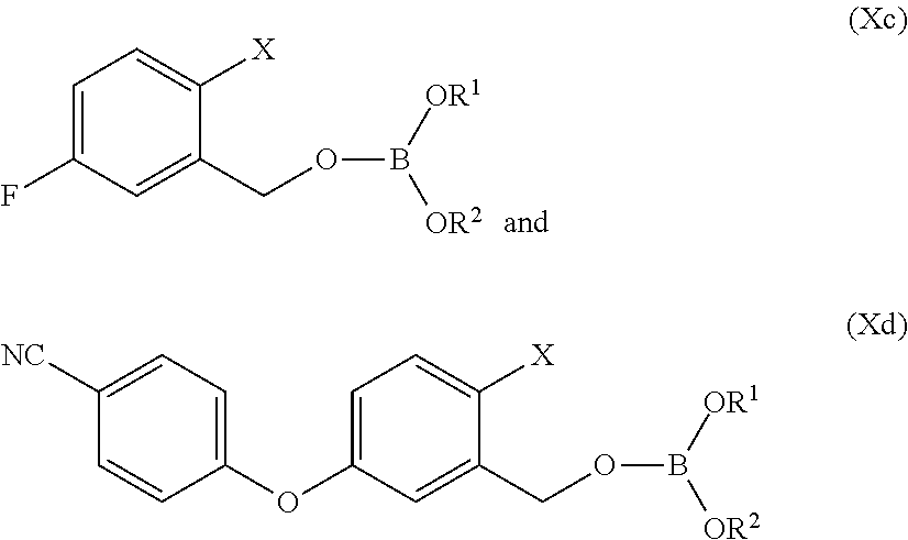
C1=C(F)C=C(COB([OR2])[OR1])C([X])=C1.C1=C(OC2=CC=C([NC])C=C2)C=C(COB([OR2])[OR1])C([X])=C1
